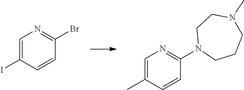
C1=C(I)C=CC(Br)=N1.C1=C(C)C=CC(N2CCCN(C)CC2)=N1
